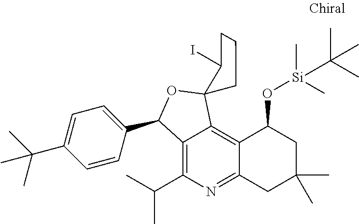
C12=C(C(C)C)N=C3C(=C1C1(OC2C2=CC=C(C(C)(C)C)C=C2)CCCC1I)C(O[Si](C)(C)C(C)(C)C)CC(C)(C)C3
